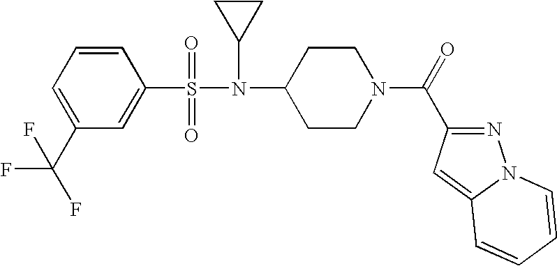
C1=CC=C(C(F)(F)F)C=C1S(=O)(=O)N(C1CC1)C1CCN(C(=O)C2=NN3C(=C2)C=CC=C3)CC1
